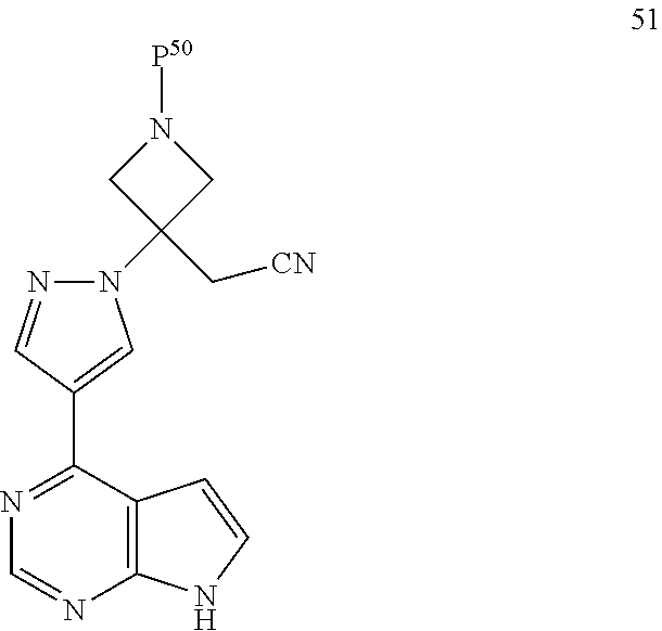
[P50]N1CC(N2N=CC(C3=NC=NC4=C3C=CN4)=C2)(C[CN])C1
